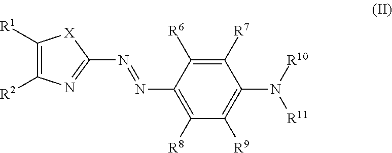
C1(N=NC2=C([R8])C([R9])=C(N([R10])[R11])C([R7])=C2[R6])=NC([R2])=C([R1])[X]1
